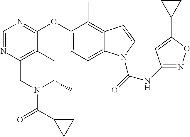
O(C1=CC=C2C(=C1C)C=CN2C(=O)NC1=NOC(C2CC2)=C1)C1=NC=NC2=C1CC(C)N(C(=O)C1CC1)C2
